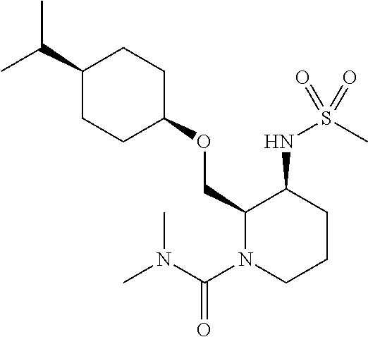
C(C1CCC(OCC2N(C(N(C)C)=O)CCCC2NS(C)(=O)=O)CC1)(C)C
